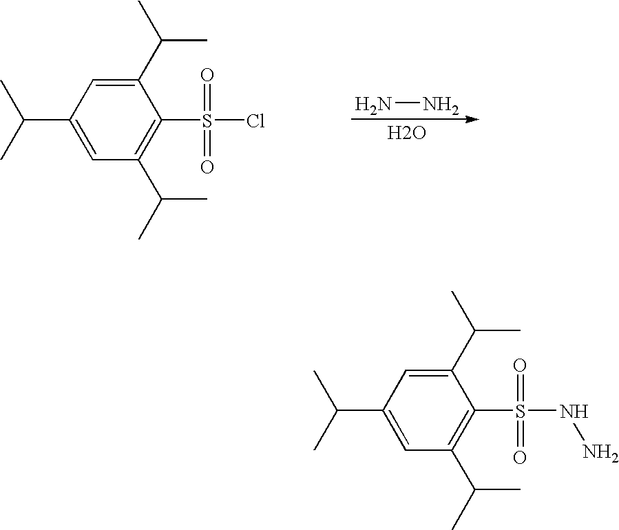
C1(C(C)C)=CC(C(C)C)=CC(C(C)C)=C1S(=O)(=O)Cl.NN.O.C1(C(C)C)=CC(C(C)C)=CC(C(C)C)=C1S(=O)(=O)NN
